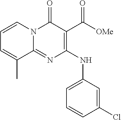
C1=CC(Cl)=CC(NC2=C(C([OMe])=O)C(=O)N3C(=N2)C(C)=CC=C3)=C1
